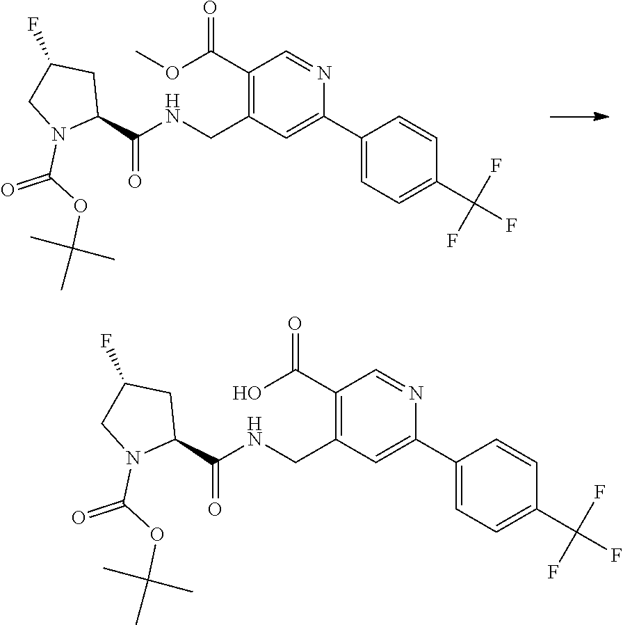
C1(C(=O)O)=C(CNC(C2CC(F)CN2C(OC(C)(C)C)=O)=O)C=C(C2=CC=C(C(F)(F)F)C=C2)N=C1.C1(C(=O)OC)=C(CNC(C2CC(F)CN2C(OC(C)(C)C)=O)=O)C=C(C2=CC=C(C(F)(F)F)C=C2)N=C1
